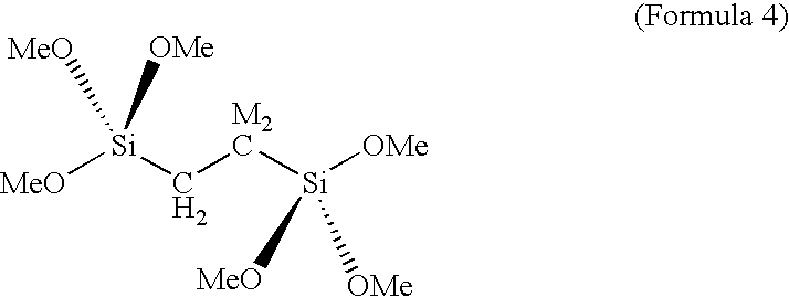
[MeO][Si](C[M2C][Si]([OMe])([MeO])[OMe])([MeO])[OMe]
